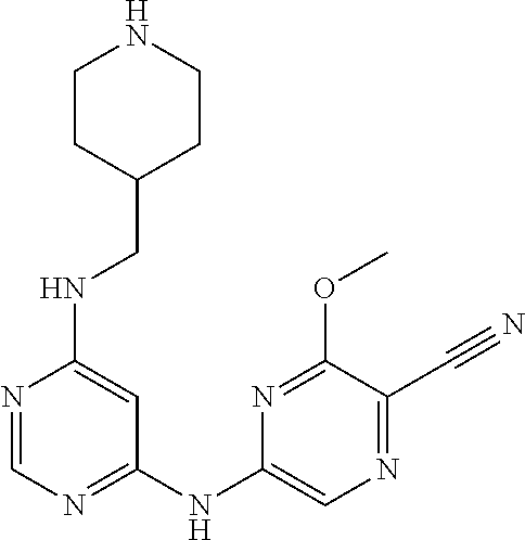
N1=CN=C(NC2=CN=C(C#N)C(OC)=N2)C=C1NCC1CCNCC1
